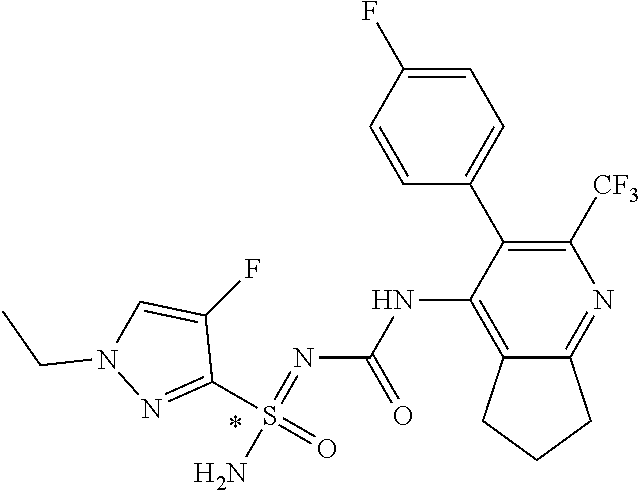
N(C1=C2C(=NC([CF3])=C1C1=CC=C(F)C=C1)CCC2)C(N=S(N)(C1=NN(CC)C=C1F)=O)=O
